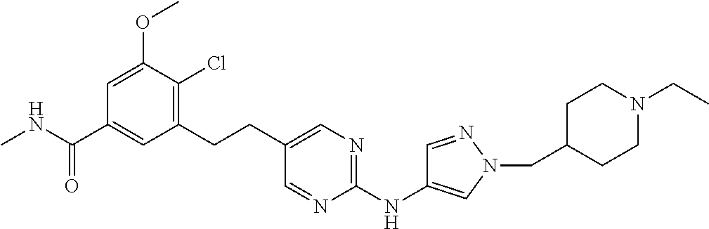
CNC(C1=CC(CCC2=CN=C(NC3=CN(CC4CCN(CC)CC4)N=C3)N=C2)=C(Cl)C(OC)=C1)=O
